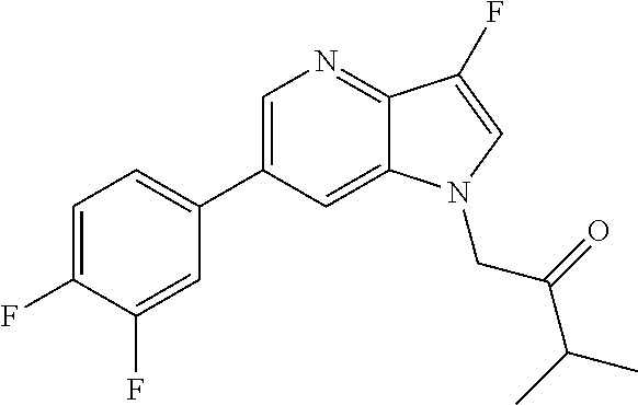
C1=C(C2=CC=C(F)C(F)=C2)C=C2C(=N1)C(F)=CN2CC(C(C)C)=O
